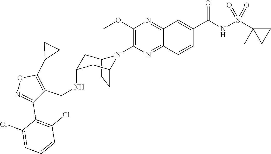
S(C1(C)CC1)(=O)(=O)NC(C1=CC2=NC(OC)=C(N3C4CCC3CC(NCC3=C(C5CC5)ON=C3C3=C(Cl)C=CC=C3Cl)C4)N=C2C=C1)=O
